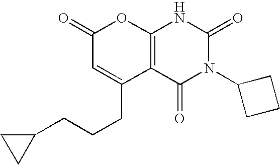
C1(=O)C=C(CCCC2CC2)C2=C(O1)NC(=O)N(C1CCC1)C2=O
